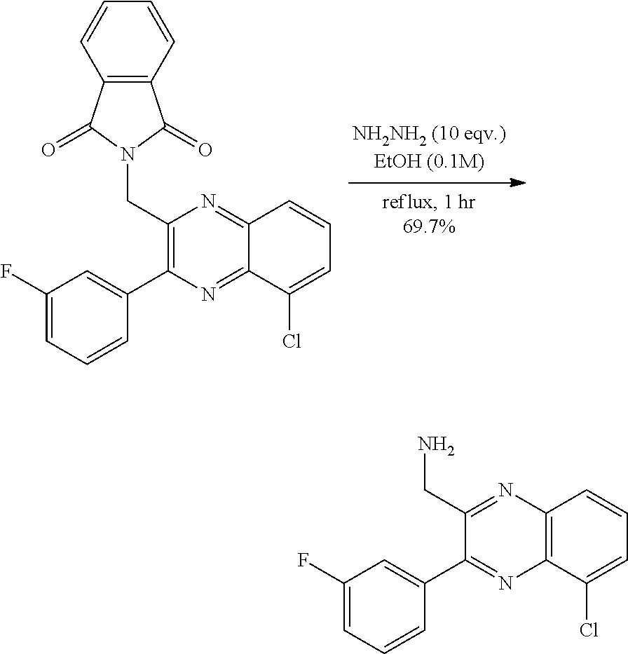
C12=C(C=CC=C1)C(=O)N(CC1=C(C3=CC(F)=CC=C3)N=C3C(=N1)C=CC=C3Cl)C2=O.NCC1=NC2=C(N=C1C1=CC(F)=CC=C1)C(Cl)=CC=C2
